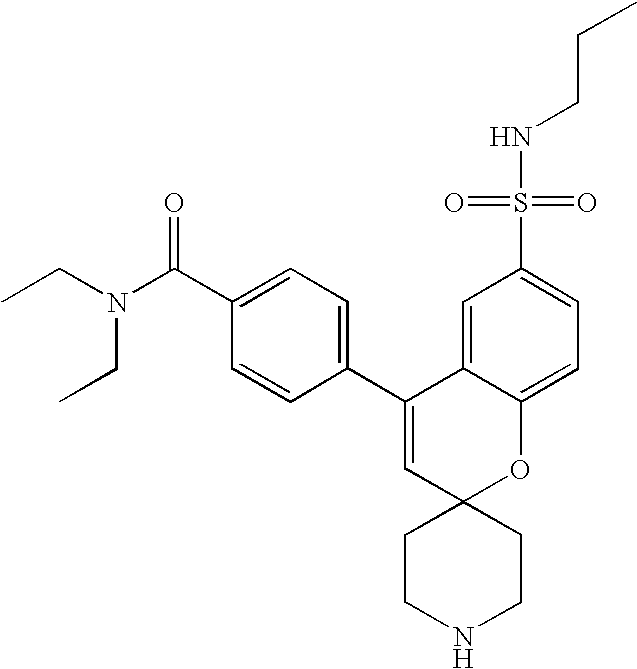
CCN(C(C1=CC=C(C2=CC3(OC4=CC=C(S(=O)(=O)NCCC)C=C24)CCNCC3)C=C1)=O)CC
